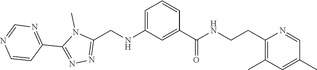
CN1C(CNC2=CC=CC(C(=O)NCCC3=C(C)C=C(C)C=N3)=C2)=NN=C1C1=NC=NC=C1
